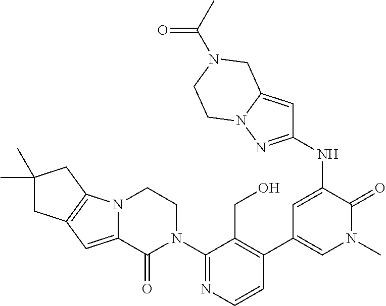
C1=CN=C(N2CCN3C(=CC4=C3CC(C)(C)C4)C2=O)C(CO)=C1C1=CN(C)C(=O)C(NC2=NN3C(=C2)CN(C(C)=O)CC3)=C1
